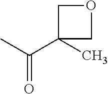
CC(C1(C)COC1)=O
